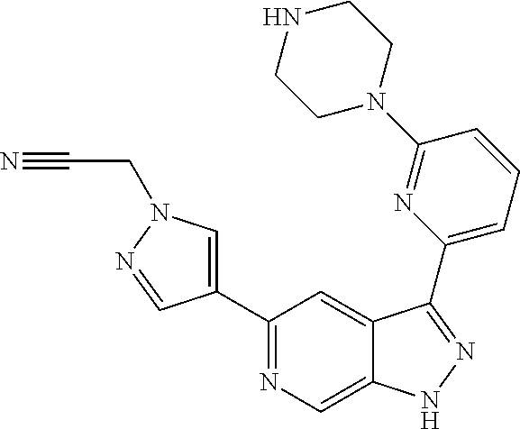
C1(C2=CN(CC#N)N=C2)=NC=C2C(=C1)C(C1=CC=CC(N3CCNCC3)=N1)=NN2
